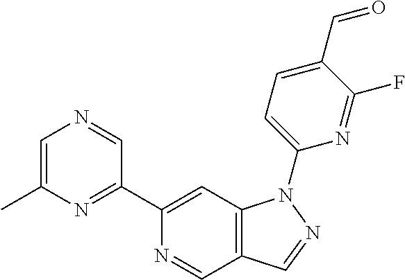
C1=C(C)N=C(C2=CC3=C(C=N2)C=NN3C2=CC=C(C=O)C(F)=N2)C=N1
